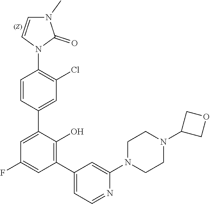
C1=C(C2=CC(Cl)=C(N3C=CN(C)C3=O)C=C2)C(O)=C(C2=CC=NC(N3CCN(C4COC4)CC3)=C2)C=C1F
